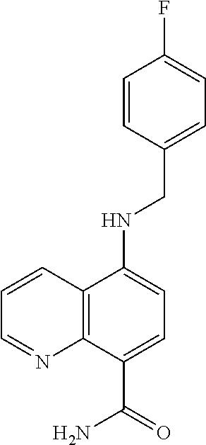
C12=C(C(C(=O)N)=CC=C1NCC1=CC=C(F)C=C1)N=CC=C2
